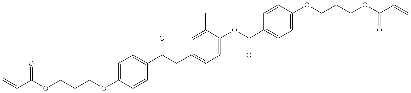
C=CC(=O)OCCCOC1=CC=C(C(=O)CC2=CC=C(OC(=O)C3=CC=C(OCCCOC(=O)C=C)C=C3)C(C)=C2)C=C1
